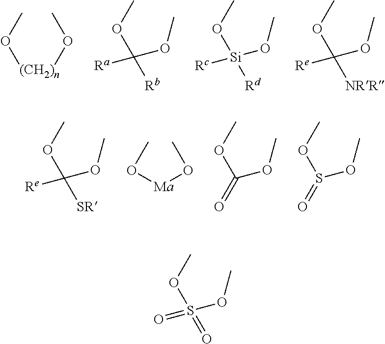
CO[(CH2)n]OC.COC([Ra])(OC)[Rb].COC([Re])(OC)[NRR].CO[Si]([Rc])(OC)[Rd].O([Ma]OC)C.COC(OC)=O.COS(OC)=O.COC([Re])(OC)[SR].COS(=O)(OC)=O
